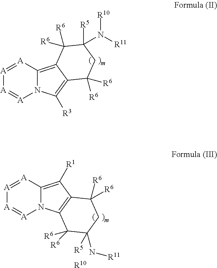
[A]1=[A]C2=C([R1])C3=C(N2[A]=[A]1)C([R6])([R6])C([R5])(N[R11])CC3([R6])[R6].[R10].[A]1=[A]C2=C3C(=C([R3])N2[A]=[A]1)C([R6])([R6])CC([R5])(N([R11])[R10])C3([R6])[R6]
